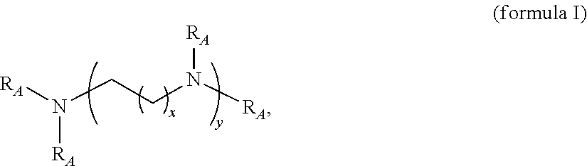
N([RA])([RA])CCN([RA])[RA]
